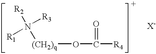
[(CH2)q](OC([R4])=O)N([R2])([R3])[R1]
